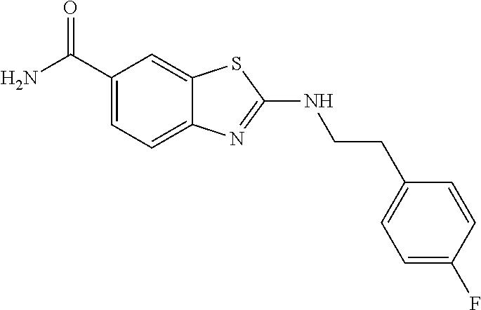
C(CNC1=NC2=CC=C(C(N)=O)C=C2S1)C1=CC=C(F)C=C1
